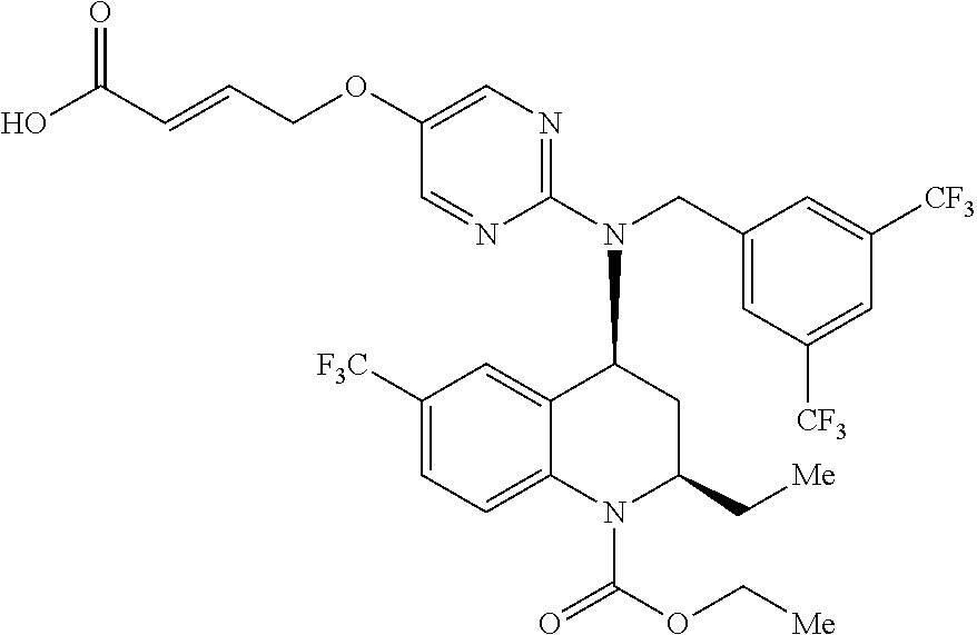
N(CC1=CC([CF3])=CC([CF3])=C1)(C1C2=CC([F3C])=CC=C2N(C(OC[Me])=O)C(C[Me])C1)C1=NC=C(OCC=CC(O)=O)C=N1
